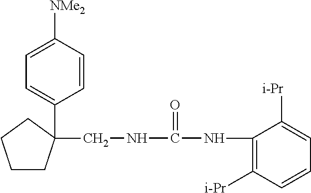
C1=CC([NMe2])=CC=C1C1(CNC(=O)NC2=C([i-Pr])C=CC=C2[i-Pr])CCCC1
